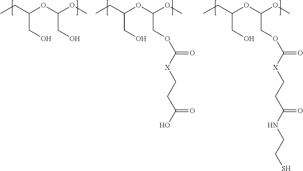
CCC(OC(OC)COC(=O)[X]CCC(O)=O)CO.CCC(OC(OC)CO)CO.CCC(OC(OC)COC(=O)[X]CCC(NCCS)=O)CO
